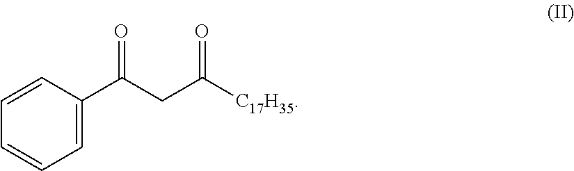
O=C(CC([C17H35])=O)C1=CC=CC=C1
